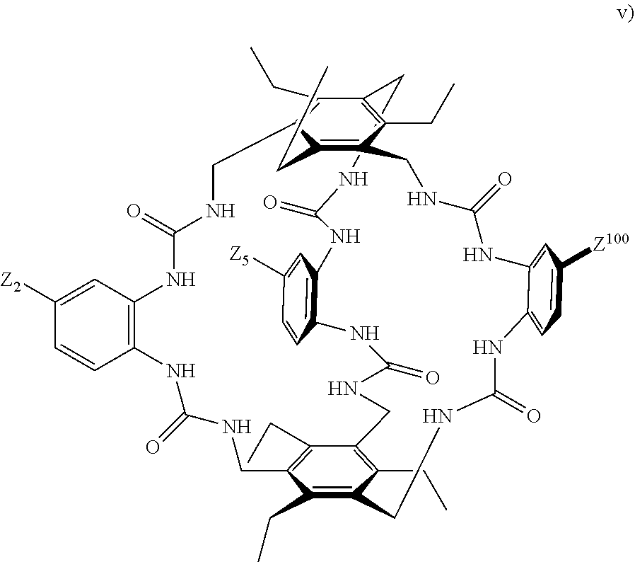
C1NC(=O)NC2=C(C=CC([Z5])=C2)NC(=O)NCC2=C(CC)C3=C(CC)C(=C2CC)CNC(=O)NC2=C(C=C([Z2])C=C2)NC(=O)NCC2=C(CC)C1=C(CC)C(=C2CC)CNC(=O)NC1=CC([Z100])=CC=C1NC(=O)NC3
